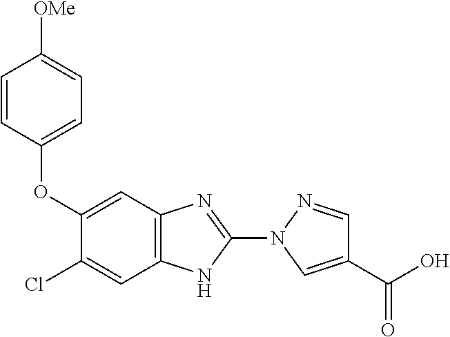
ClC1=CC2=C(C=C1OC1=CC=C([OMe])C=C1)N=C(N1N=CC(C(O)=O)=C1)N2
